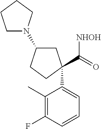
C1=CC=C(C2(C(=O)[NHOH])CC(N3CCCC3)CC2)C(C)=C1F
